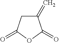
C1C(=C)C(=O)OC1=O
